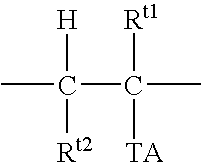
[H]C(C([Rt1])([TA])C)([Rt2])C
